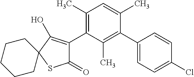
C1(=O)C(C2=C(C)C=C(C)C(C3=CC=C(Cl)C=C3)=C2C)=C(O)C2(S1)CCCCC2
